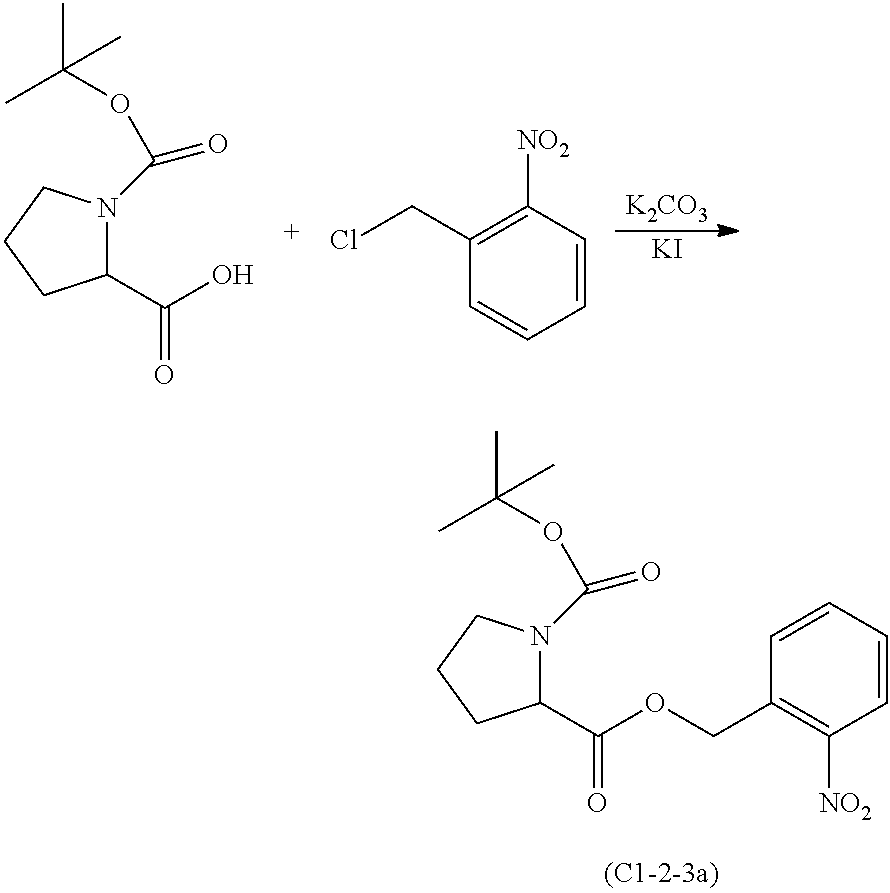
C1=CC=CC(CCl)=C1[NO2].[K2CO3].[KI].C(=O)(O)C1N(C(=O)OC(C)(C)C)CCC1.C1=CC([NO2])=C(COC(=O)C2N(C(=O)OC(C)(C)C)CCC2)C=C1
